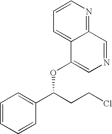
C1=CC=CC(C(CCCl)OC2=CN=CC3=NC=CC=C23)=C1
